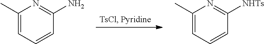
C1(C)=CC=CC(N)=N1.C1(C)=CC=CC([NHTs])=N1
